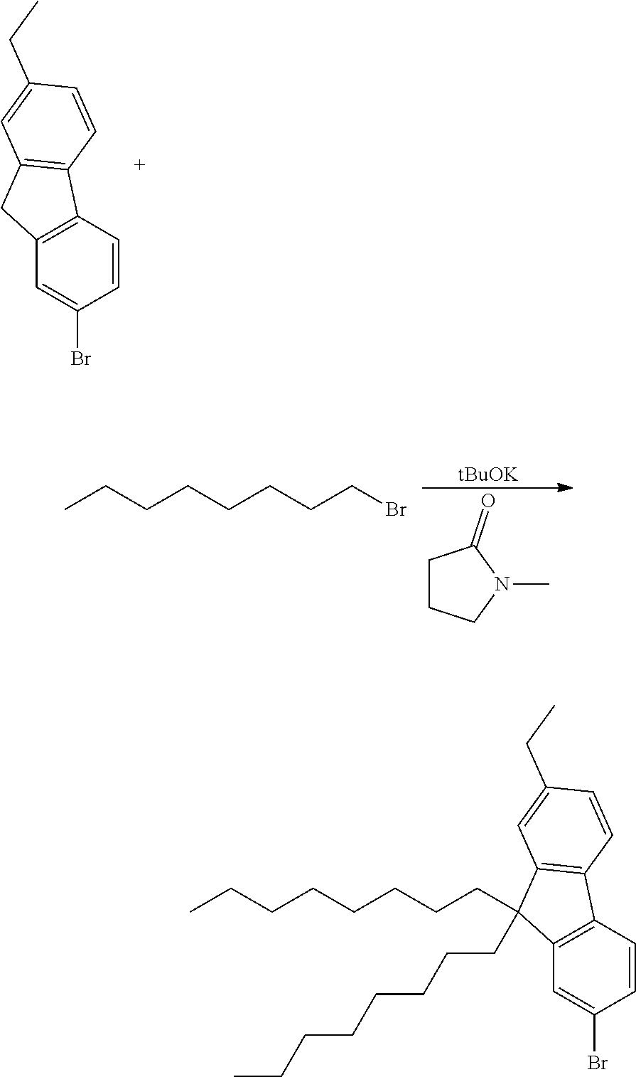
C12=C(C=CC(Br)=C1)C1=C(C2(CCCCCCCC)CCCCCCCC)C=C(CC)C=C1.C12=C(C=CC(Br)=C1)C1=C(C2)C=C(CC)C=C1.[tBuOK].C1CCN(C)C1=O.CCCCCCCCBr
